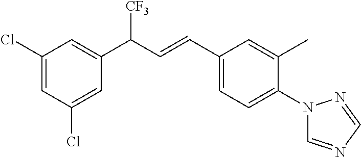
C1(Cl)=CC(C(C=CC2=CC=C(N3C=NC=N3)C(C)=C2)[CF3])=CC(Cl)=C1
